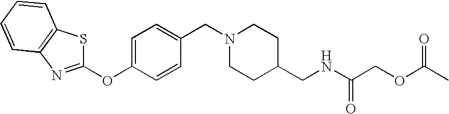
C1=CC2=C(C=C1)N=C(OC1=CC=C(CN3CCC(CNC(COC(C)=O)=O)CC3)C=C1)S2
